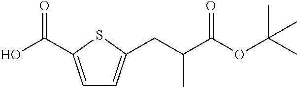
C1=C(C(O)=O)SC(CC(C(OC(C)(C)C)=O)C)=C1
